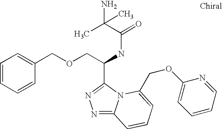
C(C(NC(=O)C(C)(N)C)C1=NN=C2N1C(COC1=CC=CC=N1)=CC=C2)OCC1=CC=CC=C1
